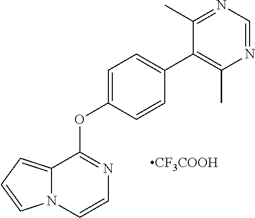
[CF3COOH].C12=CC=CN1C=CN=C2OC1=CC=C(C2=C(C)N=CN=C2C)C=C1
